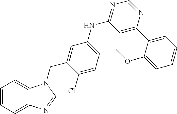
C1=CC=C2C(=C1)N(CC1=CC(NC3=NC=NC(C4=CC=CC=C4OC)=C3)=CC=C1Cl)C=N2
